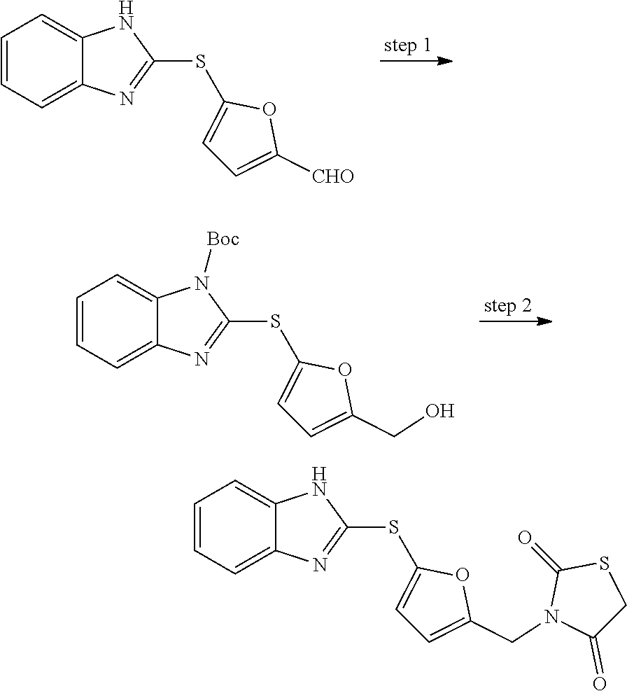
C1=CC=C2C(=C1)NC(SC1=CC=C([CHO])O1)=N2.C1=CC=C2C(=C1)N([Boc])C(SC1=CC=C(CO)O1)=N2.C1=CC=C2C(=C1)NC(SC1=CC=C(CN3C(=O)CSC3=O)O1)=N2
